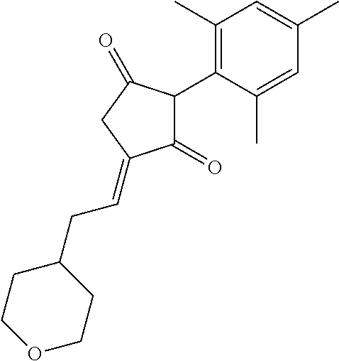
C1(=O)C(C2=C(C)C=C(C)C=C2C)C(=O)CC1=CCC1CCOCC1
